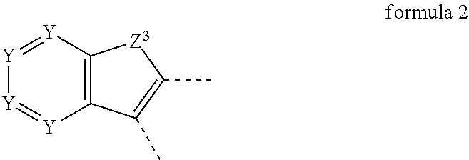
C12=C([Y]=[Y][Y]=[Y]1)[Z3]C(C)=C2C
